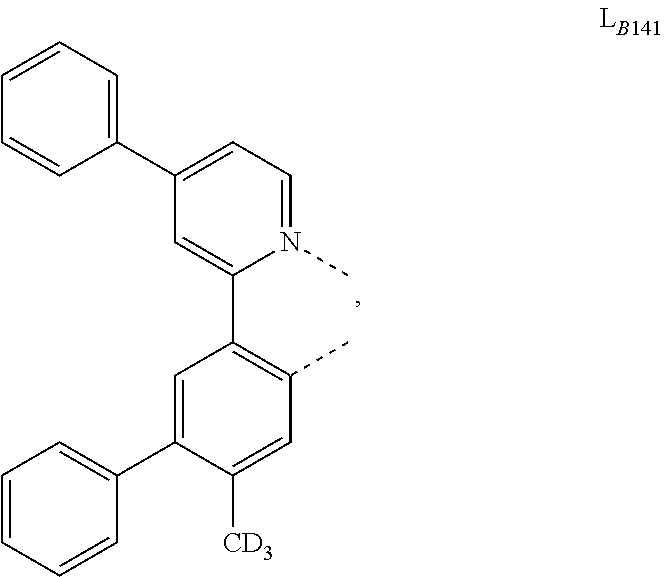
C1(C2=CC=CC=C2)=CC=N(C)C(C2=C(C)C=C([CD3])C(C3=CC=CC=C3)=C2)=C1
